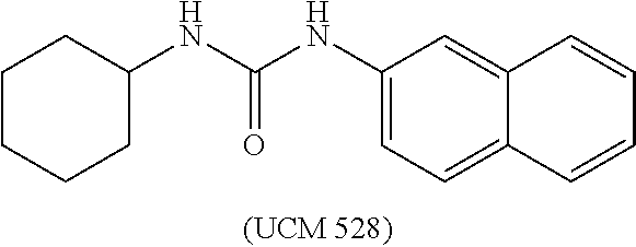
C1(NC(NC2CCCCC2)=O)=CC=C2C(=C1)C=CC=C2
